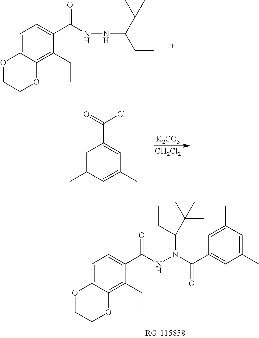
C1=C2C(=C(CC)C(C(NNC(CC)C(C)(C)C)=O)=C1)OCCO2.[K2CO3].[CH2Cl2].C1=C(C)C=C(C)C=C1C(=O)Cl.C1=C2C(=C(CC)C(C(NN(C(C3=CC(C)=CC(C)=C3)=O)C(C(C)(C)C)CC)=O)=C1)OCCO2
